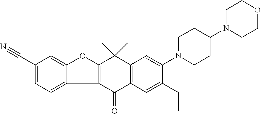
C1(C#N)=CC=C2C(=C1)OC1=C2C(=O)C2=C(C1(C)C)C=C(N1CCC(N3CCOCC3)CC1)C(CC)=C2
